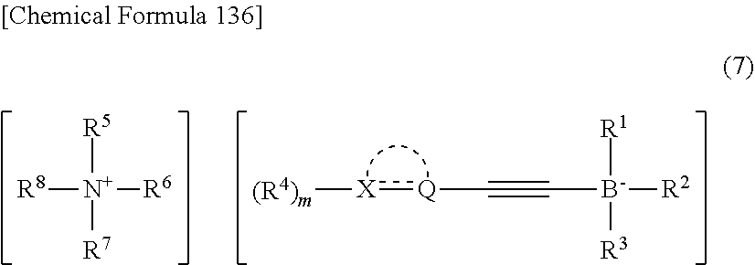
[R8][N+]([R5])([R7])[R6].C([B-]([R1])([R3])[R2])#C[Q]:[X][(R4)m]
